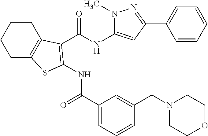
C1CC2=C(CC1)SC(NC(=O)C1=CC=CC(CN3CCOCC3)=C1)=C2C(NC1=CC(C2=CC=CC=C2)=NN1C)=O
